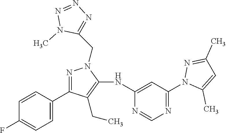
N1=C(C2=CC=C(F)C=C2)C(CC)=C(NC2=CC(N3C(C)=CC(C)=N3)=NC=N2)N1CC1=NN=NN1C
